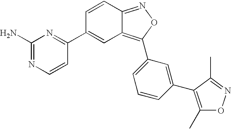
C12=NOC(C3=CC=CC(C4=C(C)ON=C4C)=C3)=C1C=C(C1=NC(N)=NC=C1)C=C2
